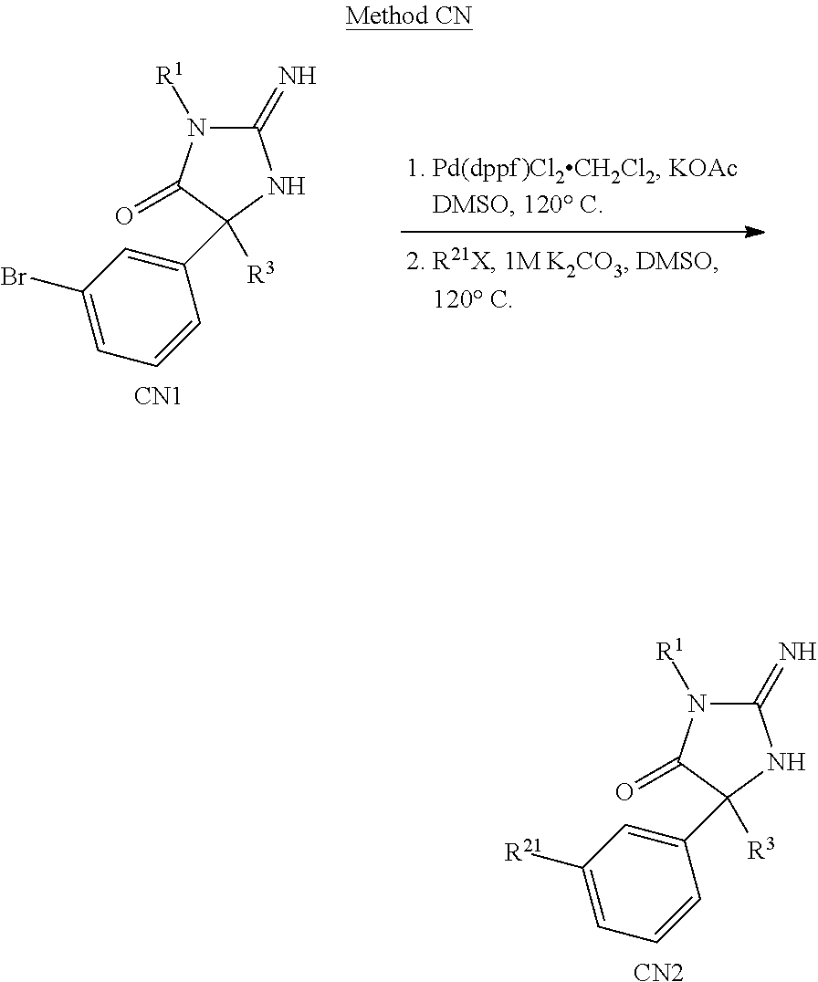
C1(=N)N([R1])C(=O)C([R3])(C2=CC([R21])=CC=C2)N1.[CN2].C1(=N)N([R1])C(=O)C([R3])(C2=CC(Br)=CC=C2)N1.[CN1]
